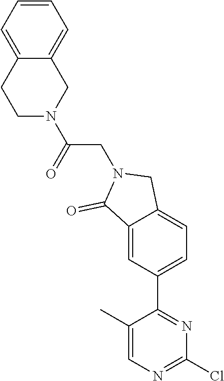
C1(C)=CN=C(Cl)N=C1C1=CC=C2C(=C1)C(=O)N(CC(=O)N1CC3=CC=CC=C3CC1)C2
